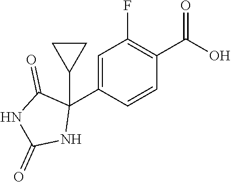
C1=C(C2(C3CC3)C(=O)NC(=O)N2)C=CC(C(O)=O)=C1F
